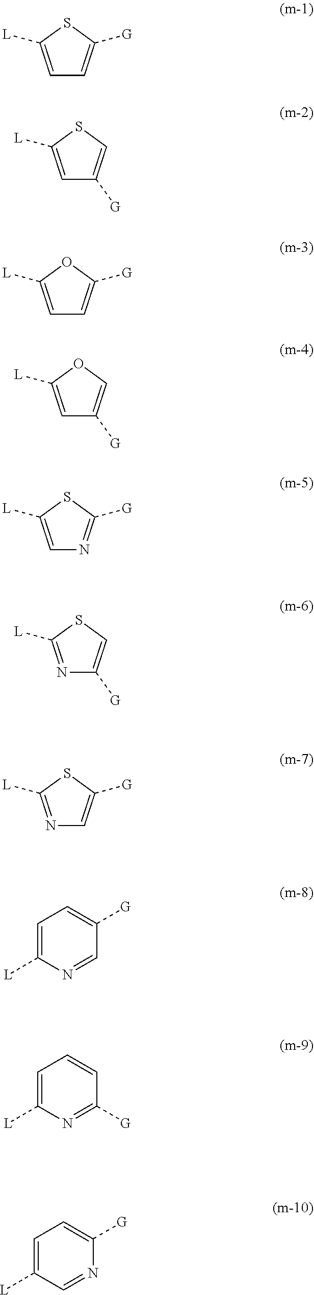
C1=C([L])SC([G])=C1.C1=C([L])SC=C1[G].C1=C([L])OC([G])=C1.C1=C([L])OC=C1[G].C1=C([L])SC([G])=N1.N1=C([L])SC=C1[G].N1=C([L])SC([G])=C1.C1=C([L])N=CC([G])=C1.C1=C([L])N=C([G])C=C1.C1=C([L])C=NC([G])=C1
